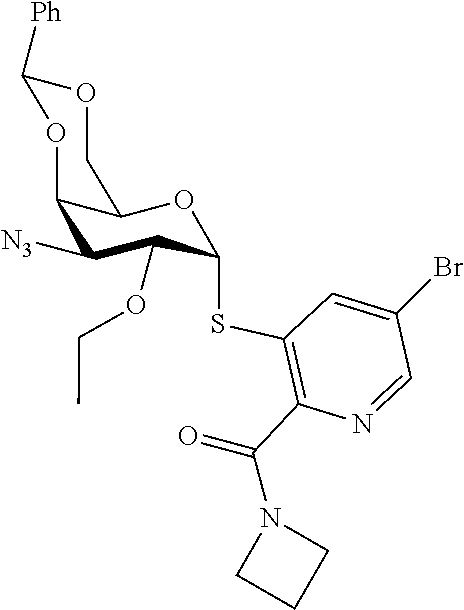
O(CC)C1C([N3])C2OC([Ph])OCC2OC1SC1=C(C(N2CCC2)=O)N=CC(Br)=C1
